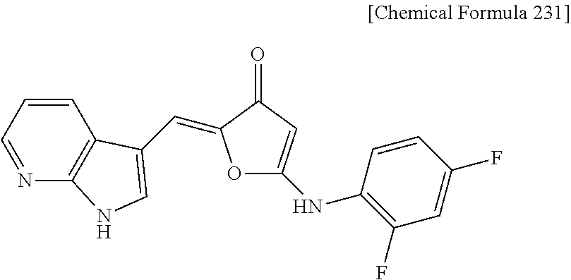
C1=CC=NC2=C1C(C=C1OC(NC3=C(F)C=C(F)C=C3)=CC1=O)=CN2
